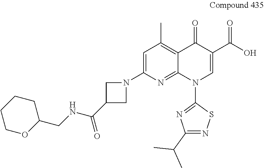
C1=C(N2CC(C(NCC3CCCCO3)=O)C2)N=C2C(=C1C)C(=O)C(C(O)=O)=CN2C1=NC(C(C)C)=NS1
